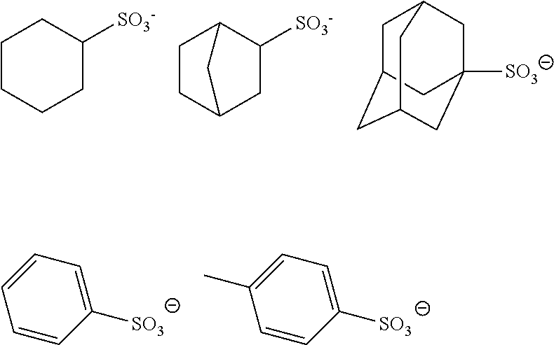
C1CCCC([SO3-])C1.C1CC2CC([SO3-])C1C2.C1C2CC3CC([SO3])(CC1C3)C2.C1=CC=CC([SO3])=C1.C1=C(C)C=CC([SO3])=C1
